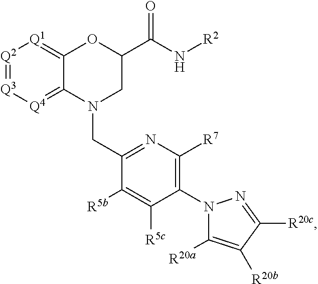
[Q2]1=[Q3][Q4]=C2C(=[Q1]1)OC(C(N[R2])=O)CN2CC1=NC([R7])=C(N2C([R20a])=C([R20b])C([R20c])=N2)C([R5c])=C1[R5b]
